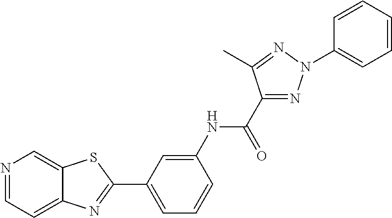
C1=C(NC(=O)C2=NN(C3=CC=CC=C3)N=C2C)C=CC=C1C1=NC2=CC=NC=C2S1
